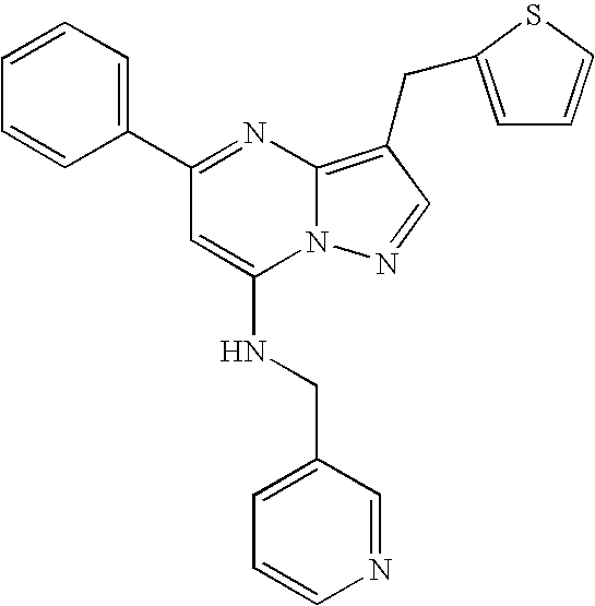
C1=CC=C(C2=NC3=C(CC4=CC=CS4)C=NN3C(NCC3=CC=CN=C3)=C2)C=C1
